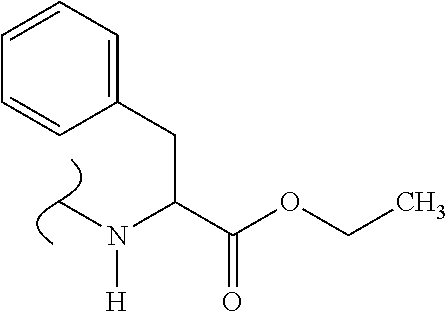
C(N(C)[H])(C(=O)OCC)CC1=CC=CC=C1
